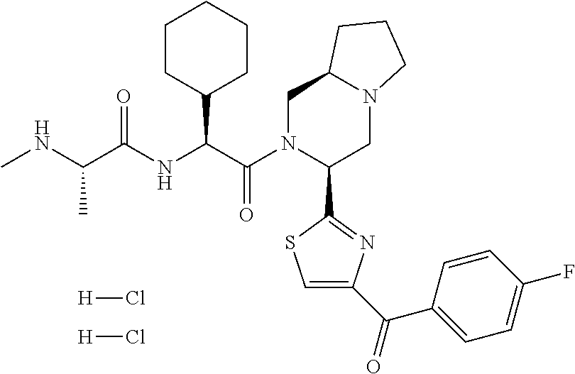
C1N(C(C(NC(C(NC)C)=O)C2CCCCC2)=O)C(C2=NC(C(C3=CC=C(F)C=C3)=O)=CS2)CN2C1CCC2.[H]Cl.[H]Cl
